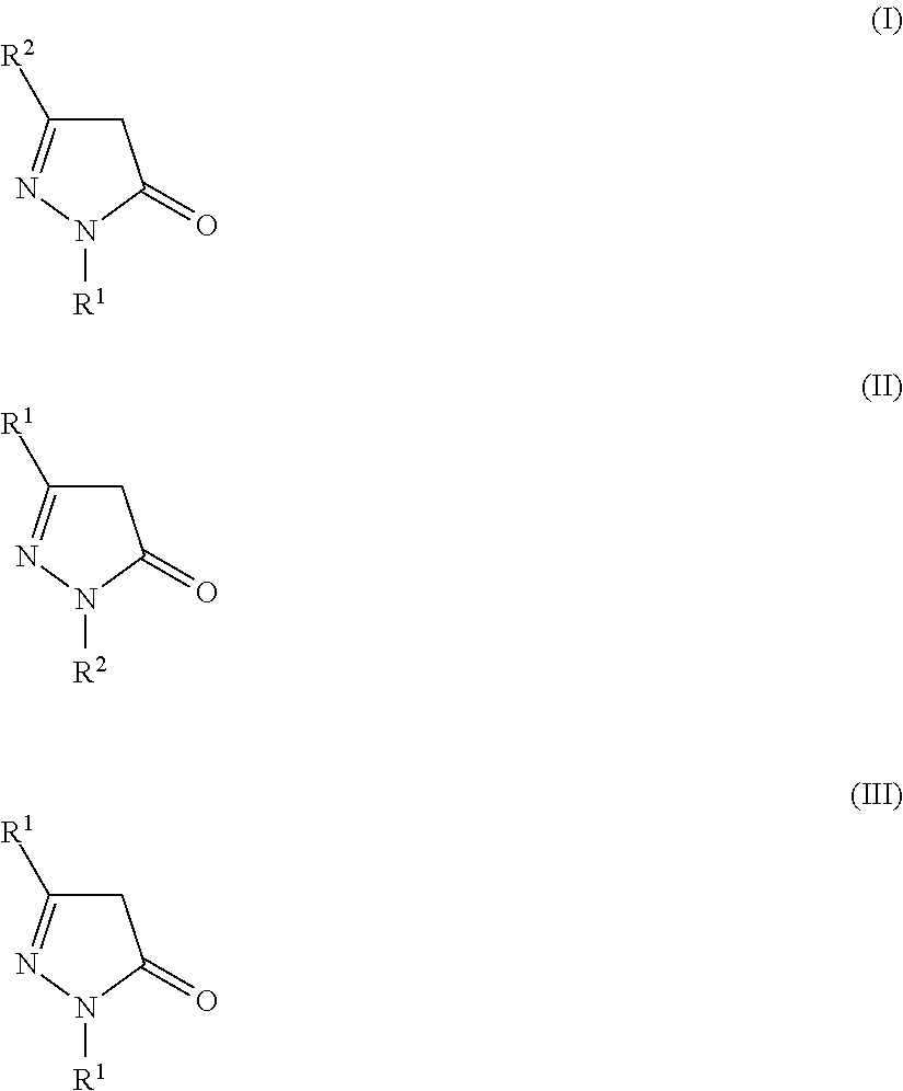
C1C([R2])=NN([R1])C1=O.C1C([R1])=NN([R2])C1=O.C1C([R1])=NN([R1])C1=O
